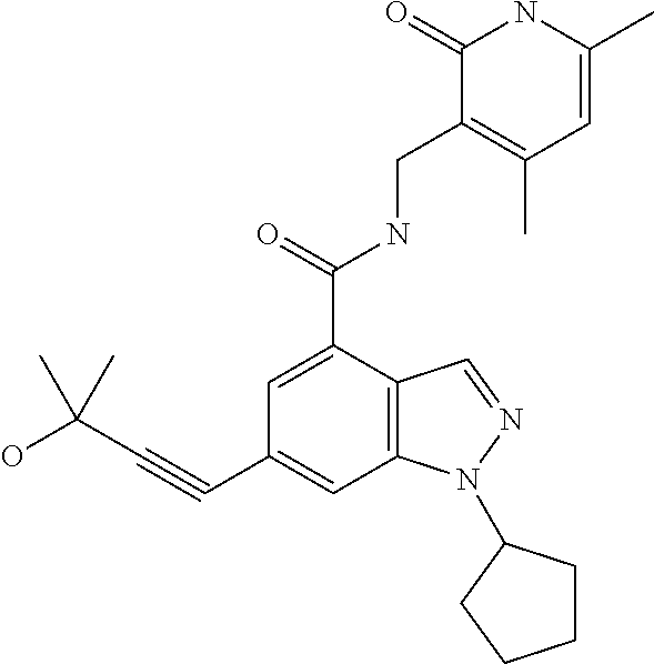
C1(C#CC(O)(C)C)=CC2=C(C(C(=O)NCC3=C(C)C=C(C)NC3=O)=C1)C=NN2C1CCCC1
